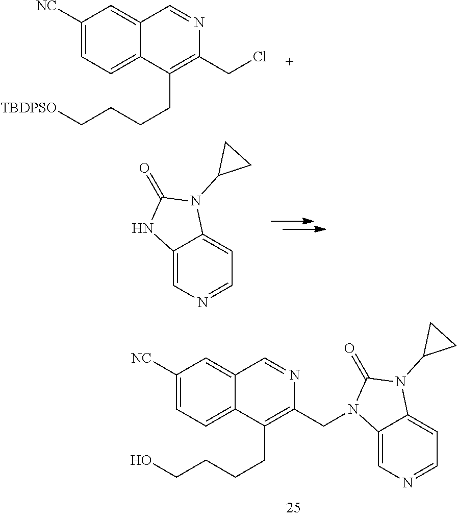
C1([NC])=CC=C2C(=C1)C=NC(CN1C3=CN=CC=C3N(C3CC3)C1=O)=C2CCCCO.C1([NC])=CC=C2C(=C1)C=NC(CCl)=C2CCCC[TBDPSO].C12=CN=CC=C1N(C1CC1)C(=O)N2
